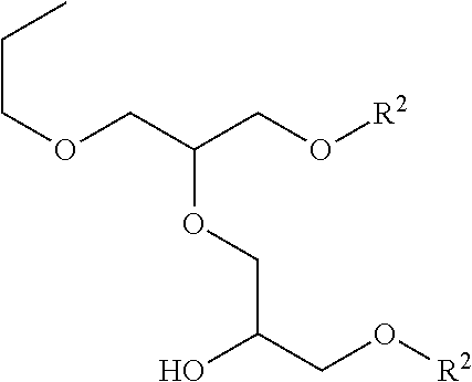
C(OCC(CO[R2])OCC(CO[R2])O)CC
